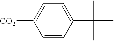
C1=CC(C(C)(C)C)=CC=C1[CO2]
